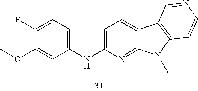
C1=C(NC2=CC=C(F)C(OC)=C2)N=C2C(=C1)C1=C(N2C)C=CN=C1
